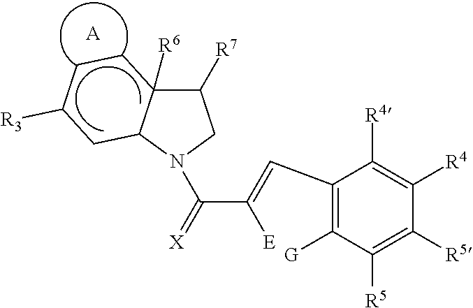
C(C(=CC1=C([G])C([R5])=C([R5])C([R4])=C1[R4])[E])(=[X])N1C2C([R6])(C([R7])C1)CCC([R3])C2.[A]
